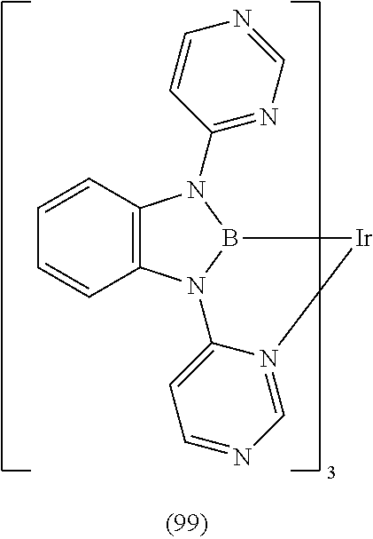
C12=C(N3B(N1C1=NC=NC=C1)[Ir]N1=CN=CC=C31)C=CC=C2
